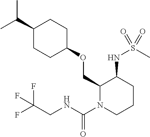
C(C1CCC(OCC2N(C(NCC(F)(F)F)=O)CCCC2NS(C)(=O)=O)CC1)(C)C
